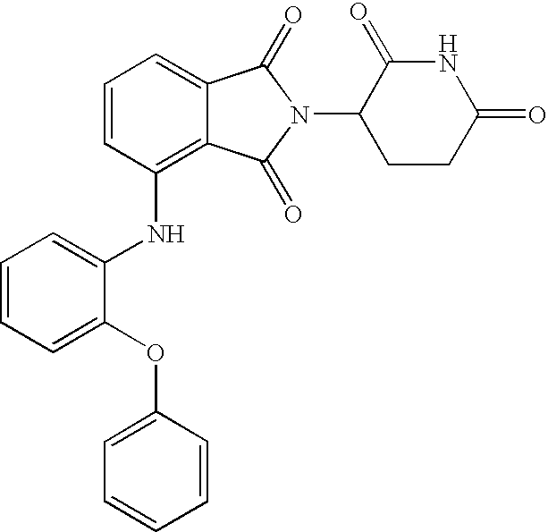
C1=CC=C(OC2=CC=CC=C2)C(NC2=C3C(=CC=C2)C(=O)N(C2CCC(=O)NC2=O)C3=O)=C1
